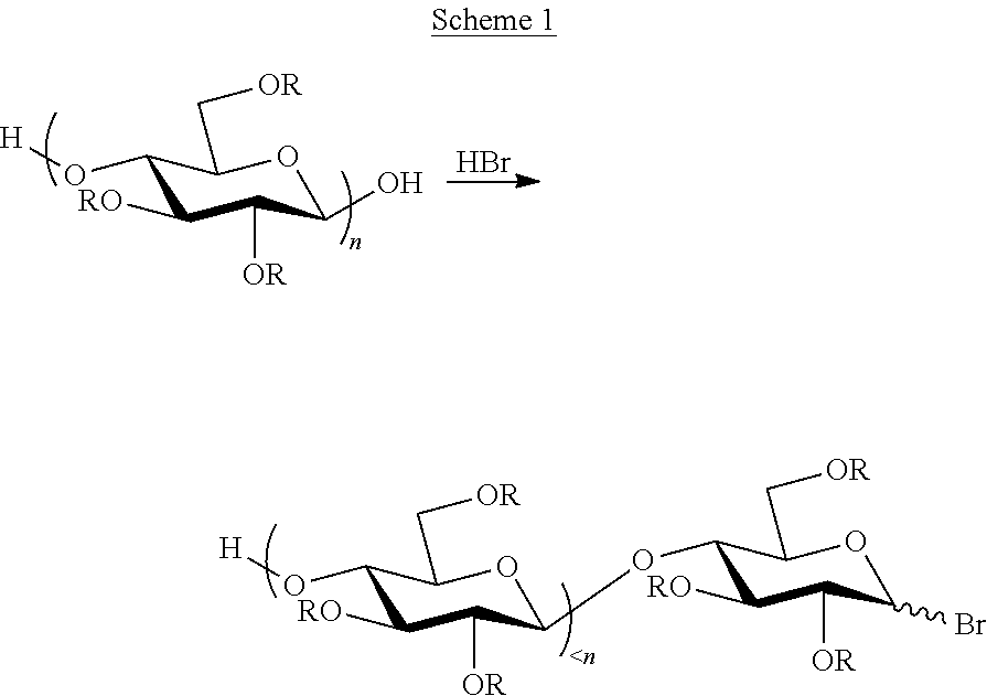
C1(O[H])C([RO])C([OR])C(OC2C([RO])C([OR])C(Br)OC2C[OR])OC1C[OR].C1(O[H])C([RO])C([OR])C(O)OC1C[OR].Br
